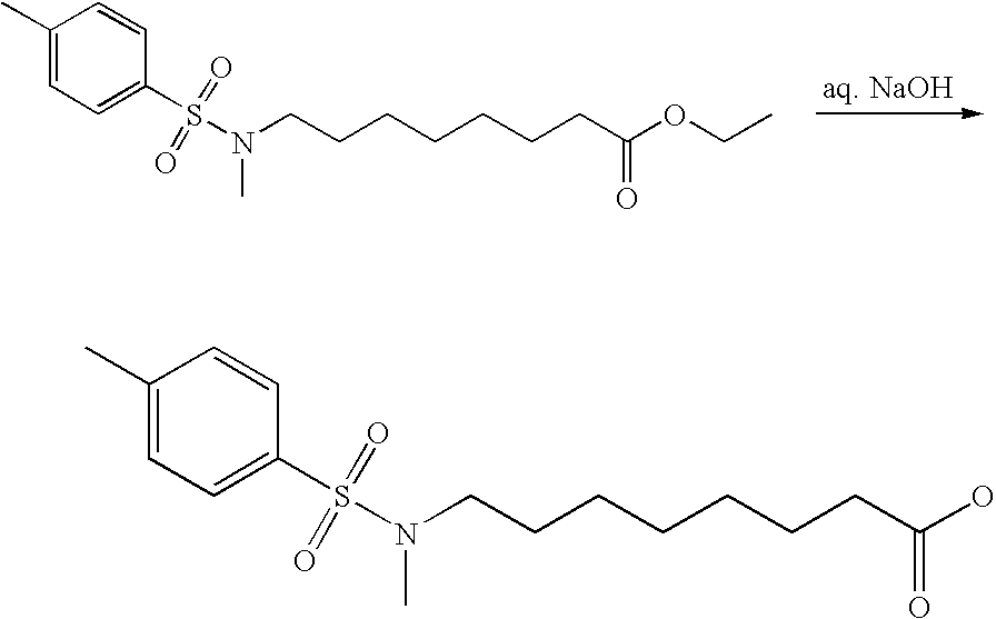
C1(C)=CC=C(S(N(CCCCCCCC(=O)OCC)C)(=O)=O)C=C1.C1(C)=CC=C(S(N(CCCCCCCC(=O)O)C)(=O)=O)C=C1
